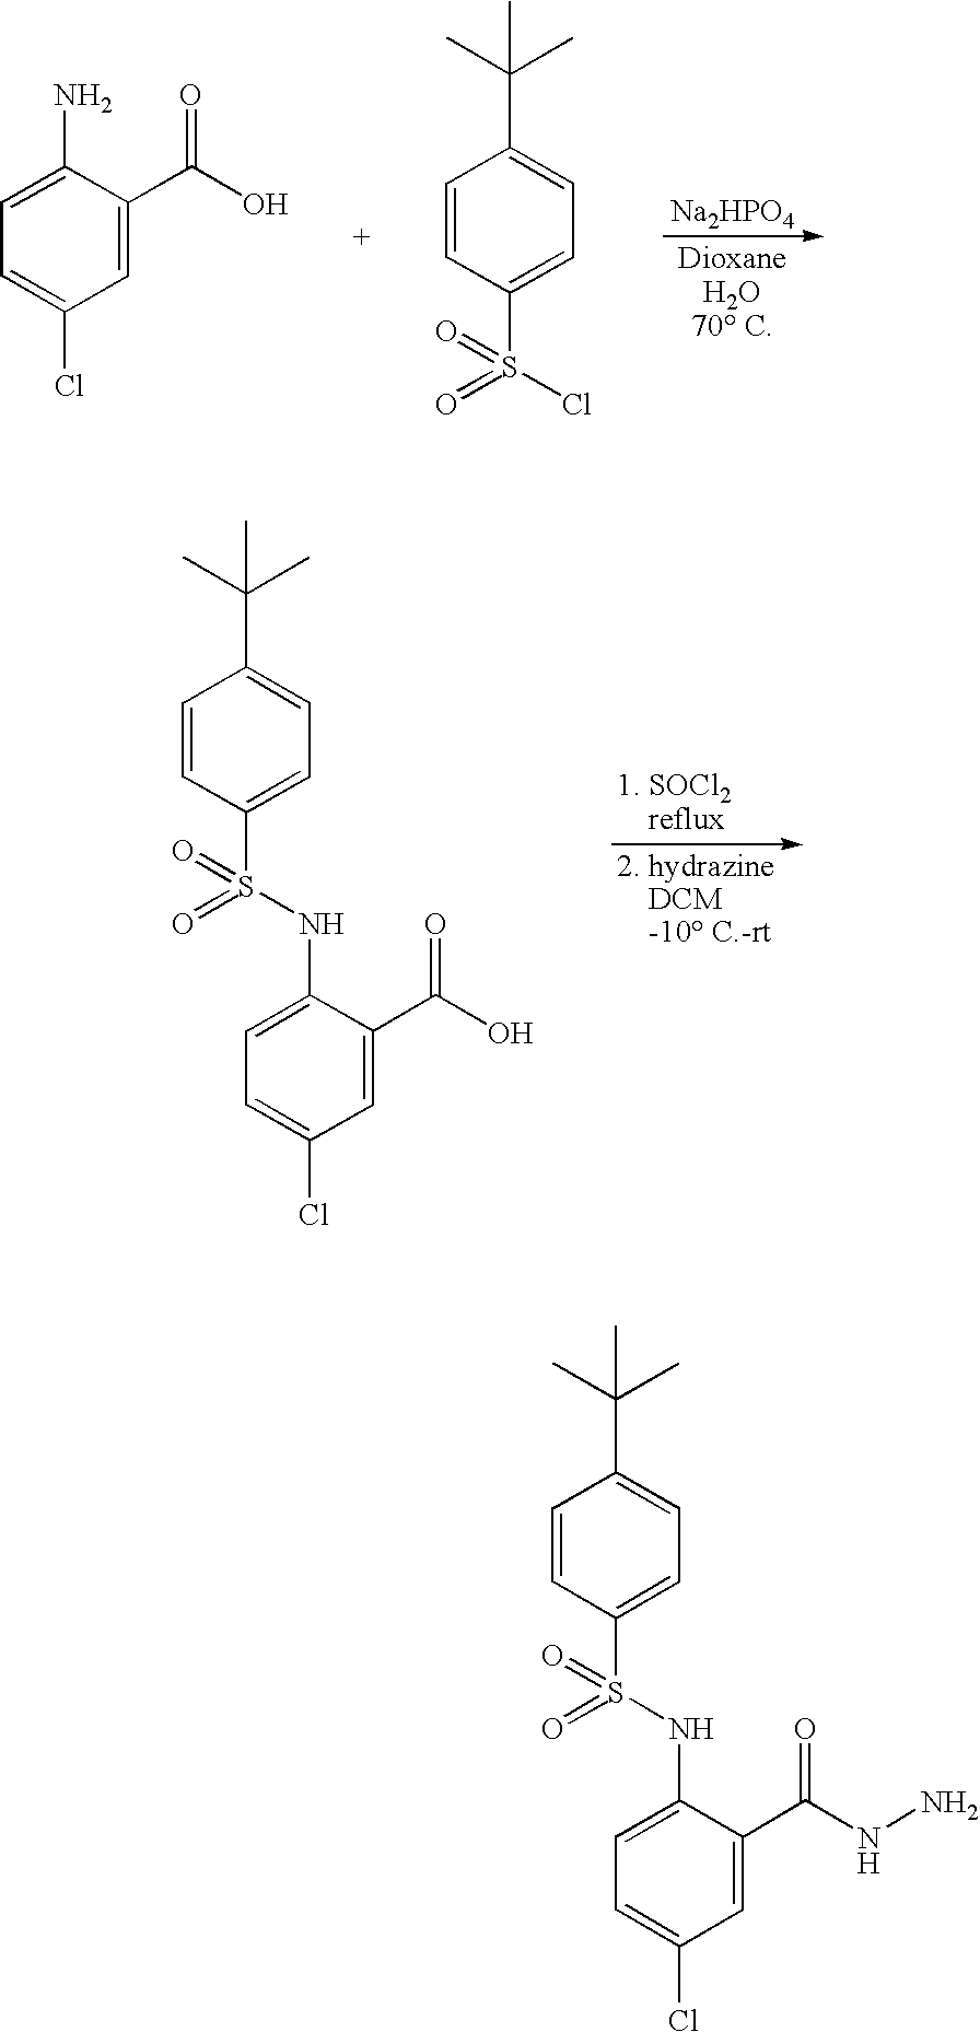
[Na2HPO4].[DioxaneH2O70 C].C1=C(N)C(C(=O)O)=CC(Cl)=C1.C1=CC(S(=O)(Cl)=O)=CC=C1C(C)(C)C.C1=CC(S(=O)(NC2=CC=C(Cl)C=C2C(=O)O)=O)=CC=C1C(C)(C)C.C1=CC(S(=O)(NC2=CC=C(Cl)C=C2C(=O)NN)=O)=CC=C1C(C)(C)C
